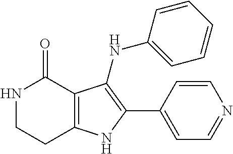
N1CCC2=C(C1=O)C(NC1=CC=CC=C1)=C(C1=CC=NC=C1)N2
